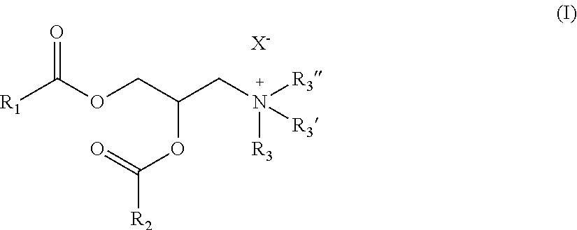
O=C(OCC(CN([R3])([R3])[R3])OC([R2])=O)[R1].[X-]
